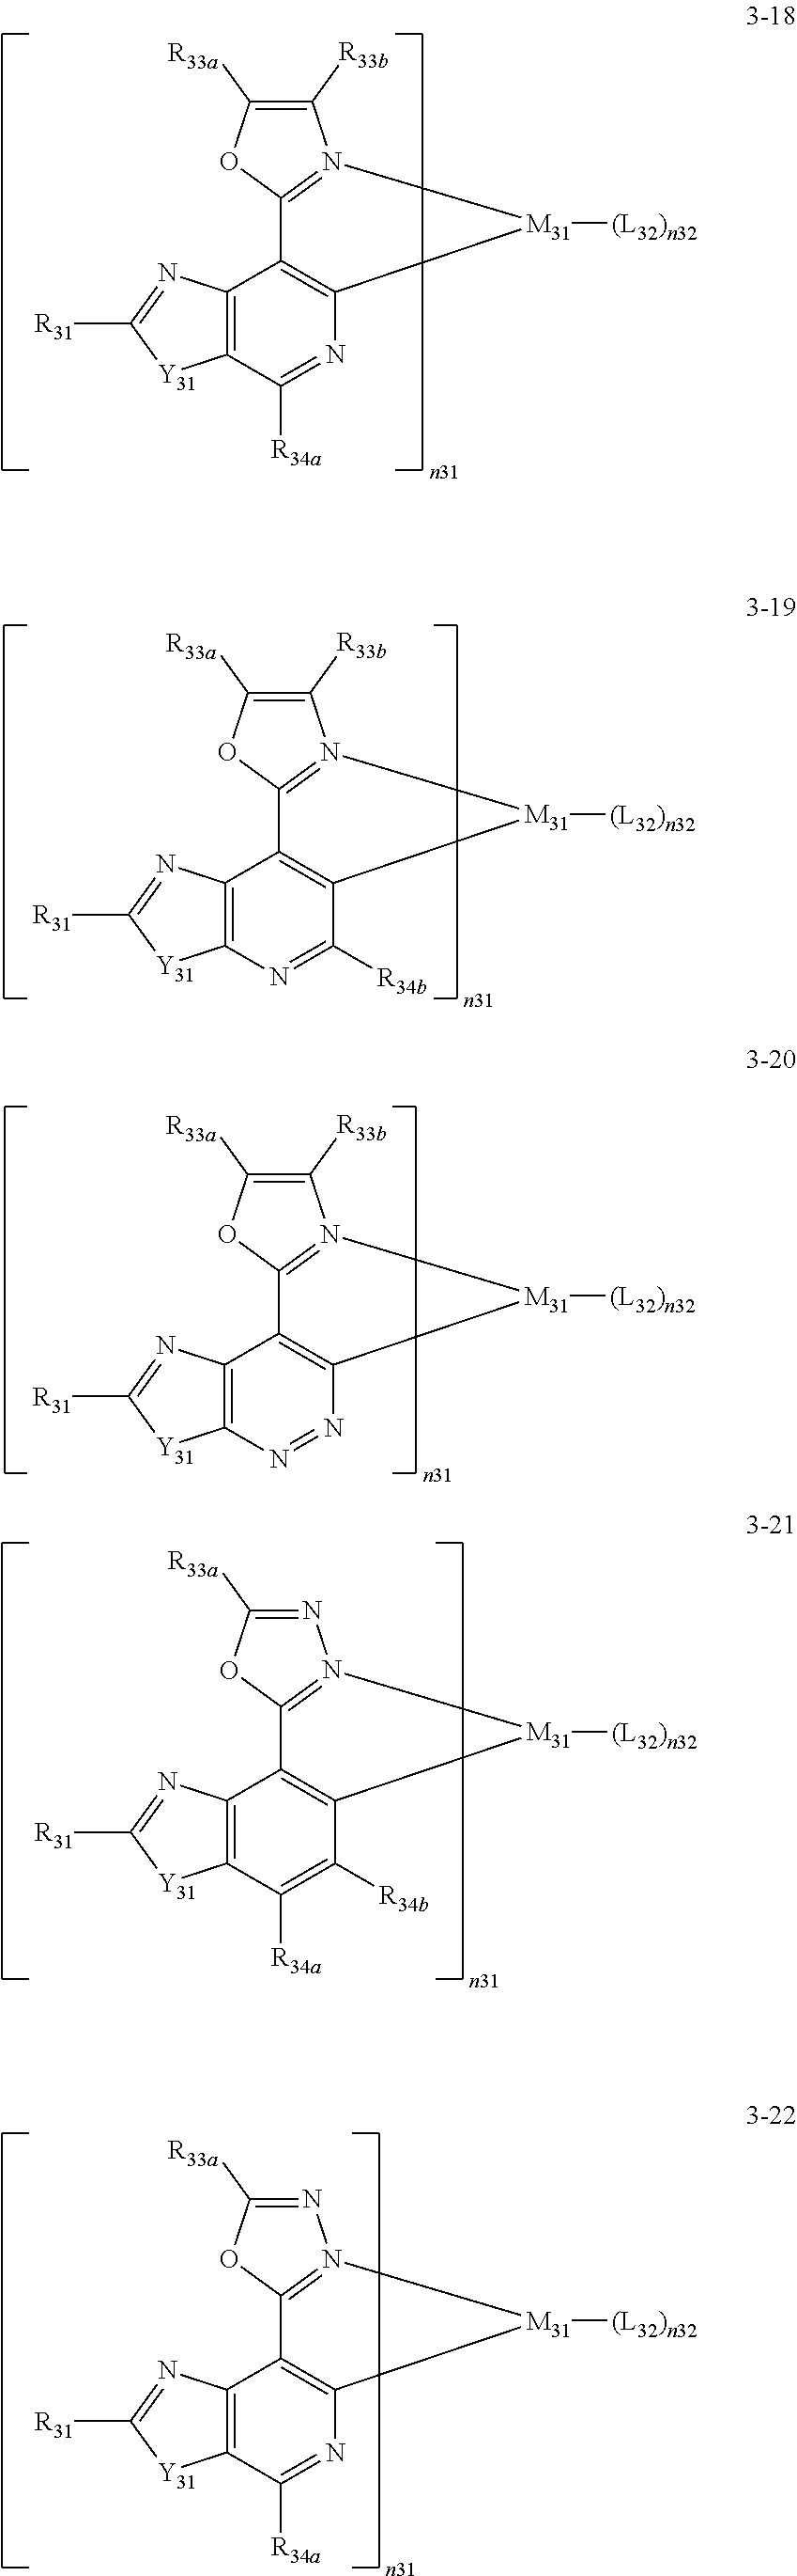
N1=C([R33a])OC2=N1[M31]([(L32)n32])C1=C2C2=C(C([R34a])=C1[R34b])[Y31]C([R31])=N2.C1([R33b])=C([R33a])OC2=N1[M31]([(L32)n32])C1=C2C2=C(C([R34a])=N1)[Y31]C([R31])=N2.C1([R33b])=C([R33a])OC2=N1[M31]([(L32)n32])C1=C2C2=C(N=C1[R34b])[Y31]C([R31])=N2.C1([R33b])=C([R33a])OC2=N1[M31]([(L32)n32])C1=C2C2=C(N=N1)[Y31]C([R31])=N2.N1=C([R33a])OC2=N1[M31]([(L32)n32])C1=C2C2=C(C([R34a])=N1)[Y31]C([R31])=N2
